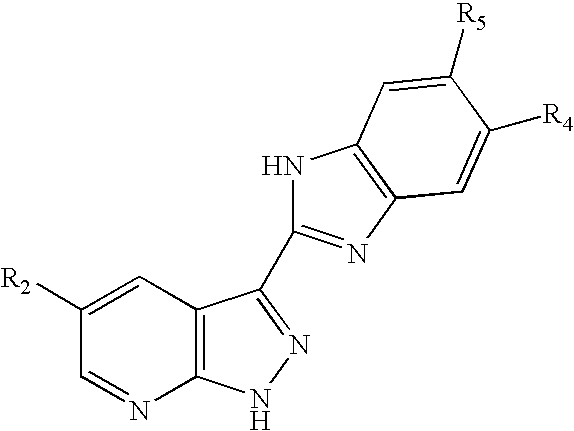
C12=C(NN=C1C1=NC3=C(N1)C=C([R5])C([R4])=C3)N=CC([R2])=C2
